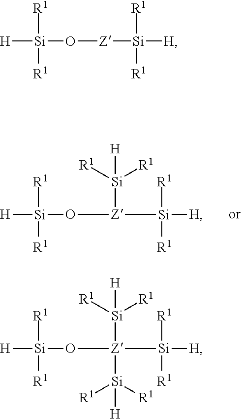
[H][Si](O[Z]([Si]([H])([R1])[R1])[Si]([R1])([R1])[H])([R1])[R1].[H][Si](O[Z][Si]([H])([R1])[R1])([R1])[R1].[H][Si](O[Z]([Si]([H])([R1])[R1])([Si]([R1])([R1])[H])[Si]([R1])([R1])[H])([R1])[R1]
